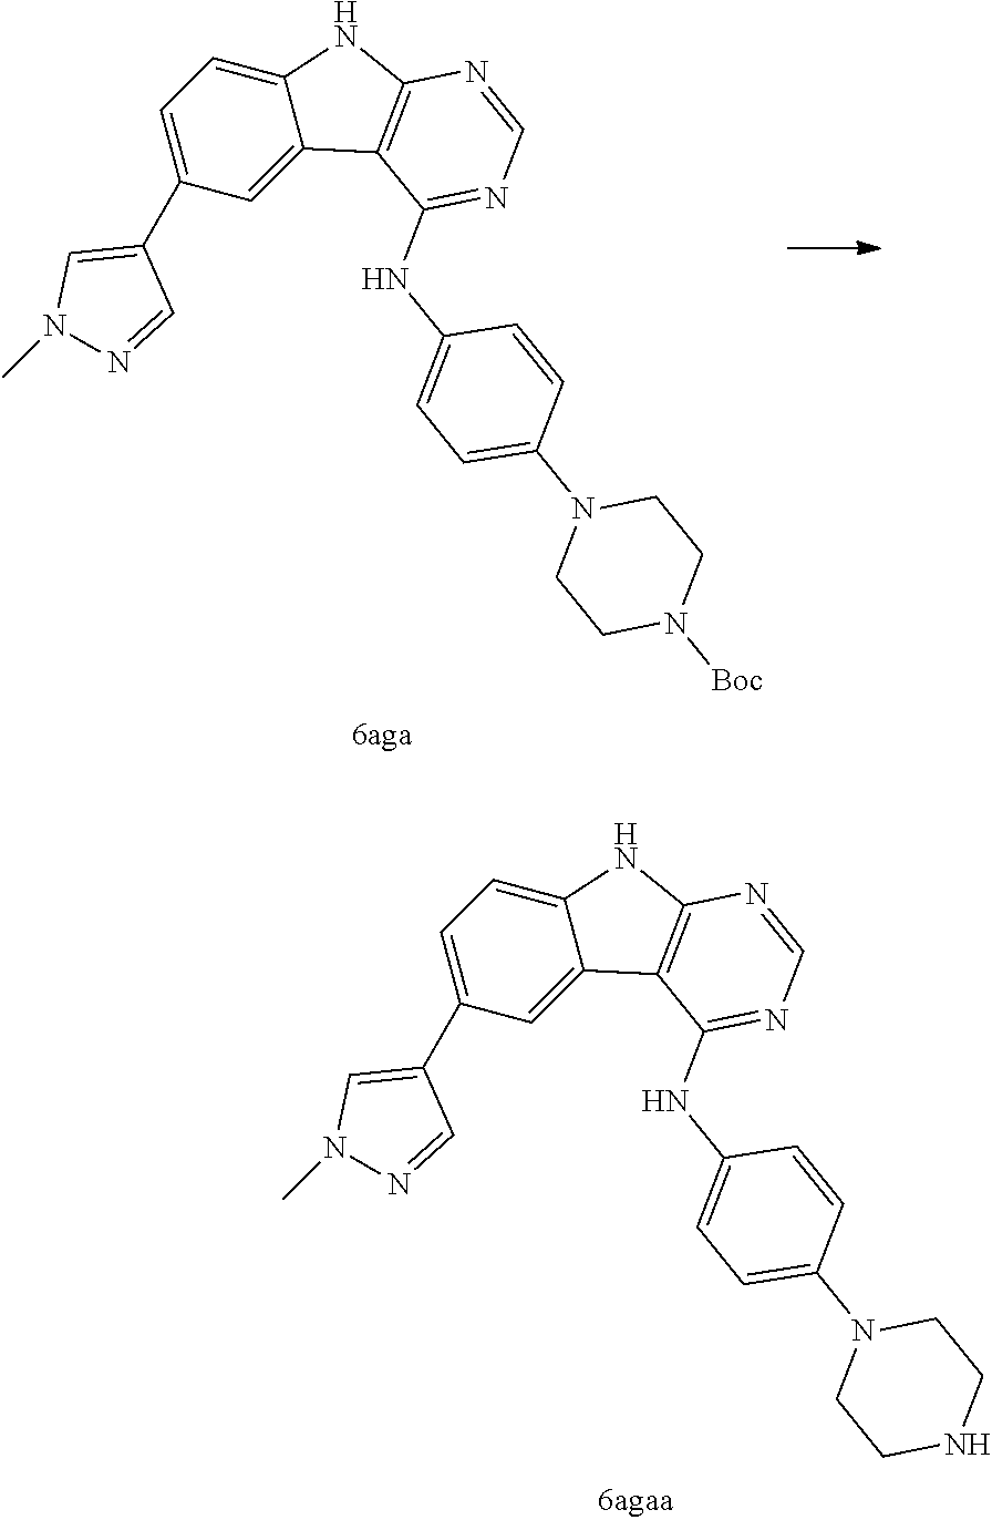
C1=C2C(=CC(C3=CN(C)N=C3)=C1)C1=C(N2)N=CN=C1NC1=CC=C(N2CCNCC2)C=C1.C1=C2C(=CC(C3=CN(C)N=C3)=C1)C1=C(N2)N=CN=C1NC1=CC=C(N2CCN([Boc])CC2)C=C1
